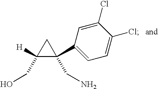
C1([H])(CO)C(C2=CC=C(Cl)C(Cl)=C2)(CN)C1
